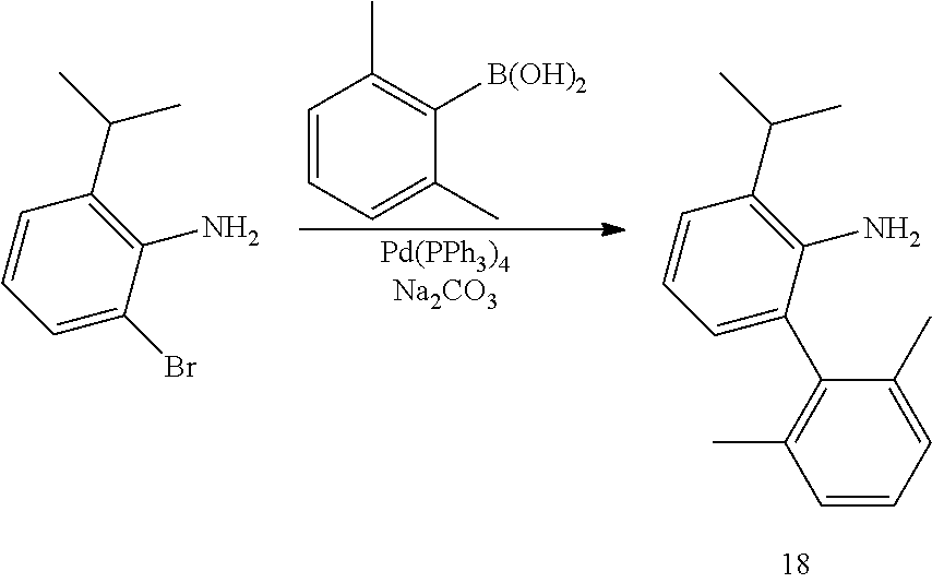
C1=CC=C(Br)C(N)=C1C(C)C.C1=CC=C(C)C([B(OH)2])=C1C.C1=CC=C(C2=C(C)C=CC=C2C)C(N)=C1C(C)C
